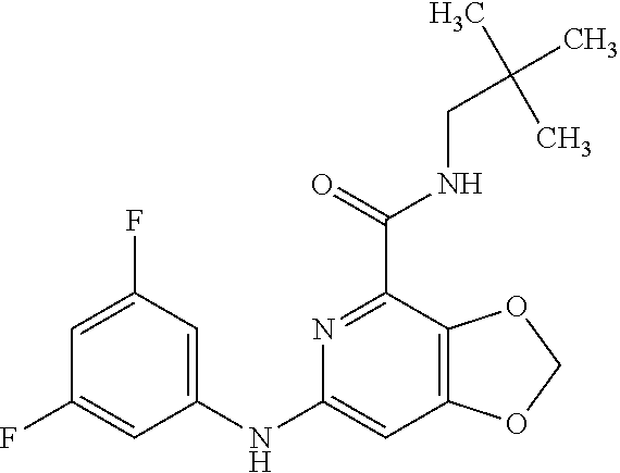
C1=C(F)C=C(NC2=CC3=C(C(C(=O)NCC(C)(C)C)=N2)OCO3)C=C1F
